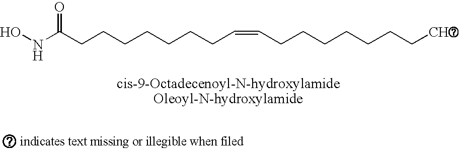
N(C(CCCCCCCC=CCCCCCCCC)=O)O
